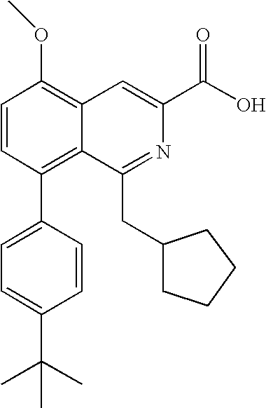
C1=CC(C2=CC=C(C(C)(C)C)C=C2)=C2C(=C1OC)C=C(C(O)=O)N=C2CC1CCCC1
